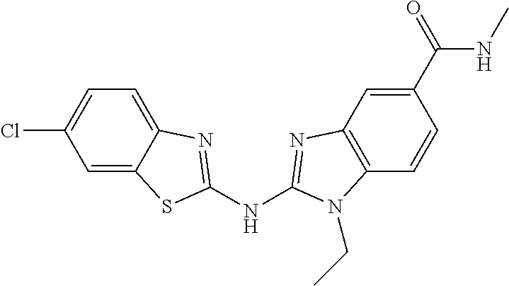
ClC1=CC=C2C(=C1)SC(NC1=NC3=C(C=CC(C(NC)=O)=C3)N1CC)=N2
